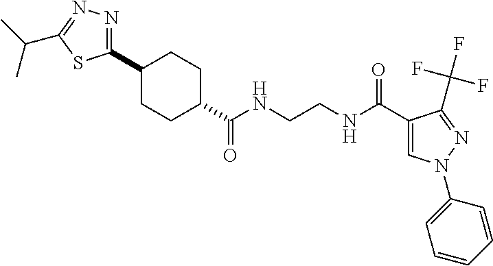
C1CC(C(NCCNC(C2=CN(C3=CC=CC=C3)N=C2C(F)(F)F)=O)=O)CCC1C1=NN=C(C(C)C)S1
